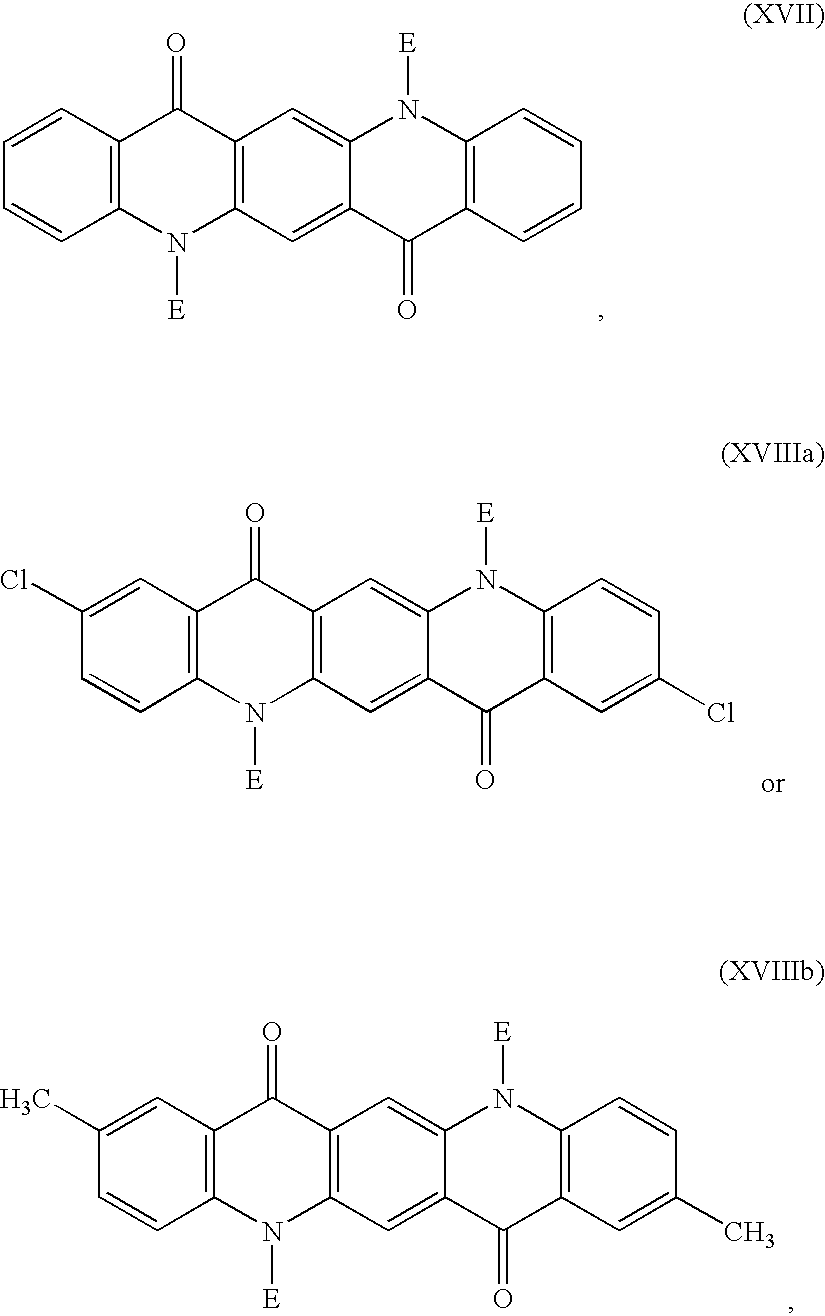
C1=CC2=C(C=C1)N([E])C1=C(C2=O)C=C2C(=C1)C(=O)C1=C(N2[E])C=CC=C1.C1(Cl)=CC2=C(C=C1)N([E])C1=C(C2=O)C=C2C(=C1)C(=O)C1=C(N2[E])C=CC(Cl)=C1.C1(C)=CC2=C(C=C1)N([E])C1=C(C2=O)C=C2C(=C1)C(=O)C1=C(N2[E])C=CC(C)=C1
